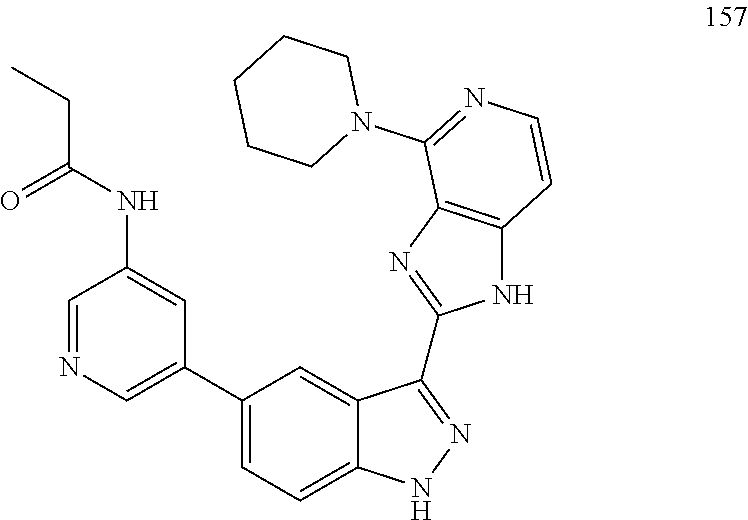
C1=NC=C(C2=CC=C3C(=C2)C(C2=NC4=C(N2)C=CN=C4N2CCCCC2)=NN3)C=C1NC(CC)=O
